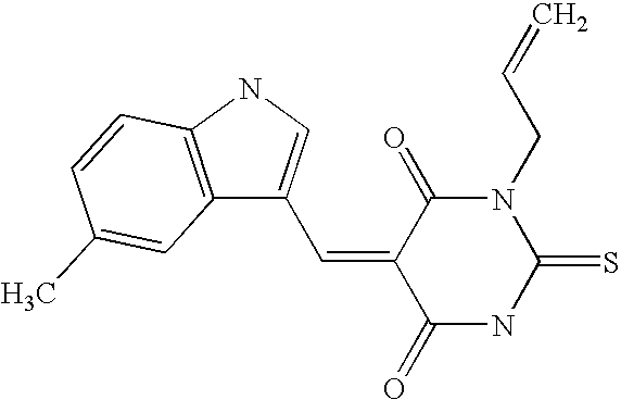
N1C(=S)N(CC=C)C(=O)C(=CC2=CNC3=C2C=C(C)C=C3)C1=O
